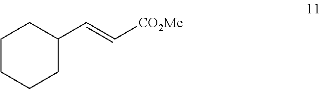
C1(C=C[CO2Me])CCCCC1
